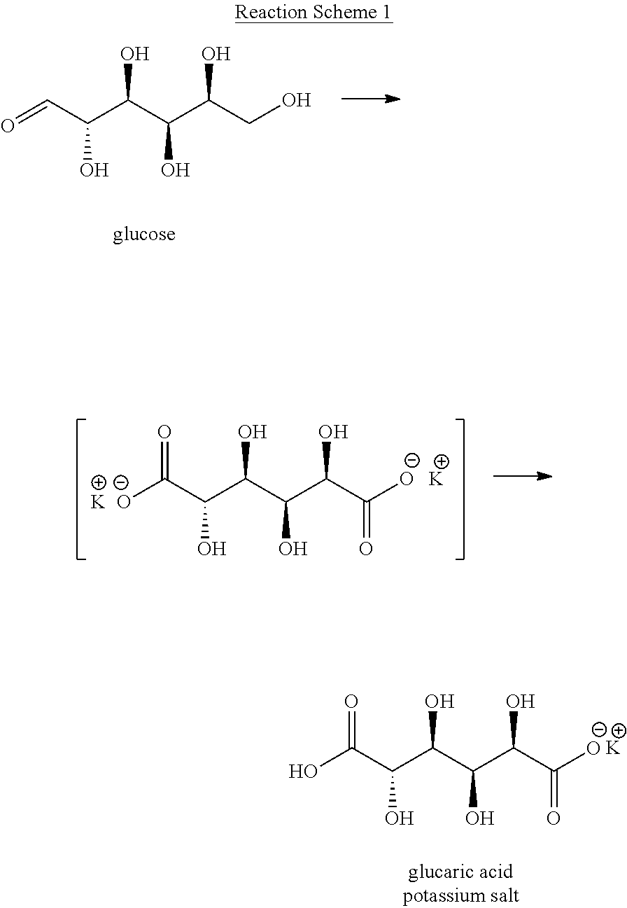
OC(C(C(C(C(C([O-])=O)O)O)O)O)=O.[K].[O-]C(C(C(C(C(C([O-])=O)O)O)O)O)=O.[K].[K].O=CC(C(C(C(CO)O)O)O)O
